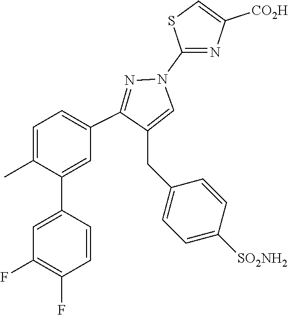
C1=C(C)C(C2=CC(F)=C(F)C=C2)=CC(C2=NN(C3=NC([CO2H])=CS3)C=C2CC2=CC=C([SO2NH2])C=C2)=C1
